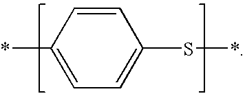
C1(*)=CC=C(S*)C=C1
